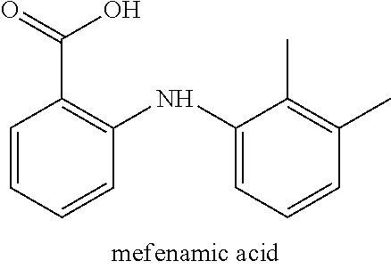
C1(NC2=CC=CC(C)=C2C)=C(C(=O)O)C=CC=C1
